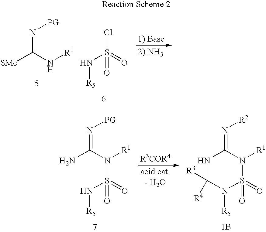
N(=C(N[R1])[SMe])[PG].N(S(=O)(Cl)=O)[R5].N(=C(N([R1])S(=O)(N[R5])=O)N)[PG].N1C([R4])([R3])N([R5])S(=O)(=O)N([R1])C1=N[R2].[1B]
